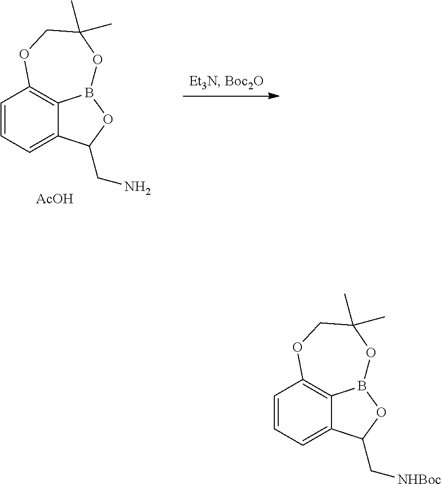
C1=CC=C2C3=C1OCC(C)(C)OB3OC2C[NHBoc].C1=CC=C2C3=C1OCC(C)(C)OB3OC2CN.[AcOH]
